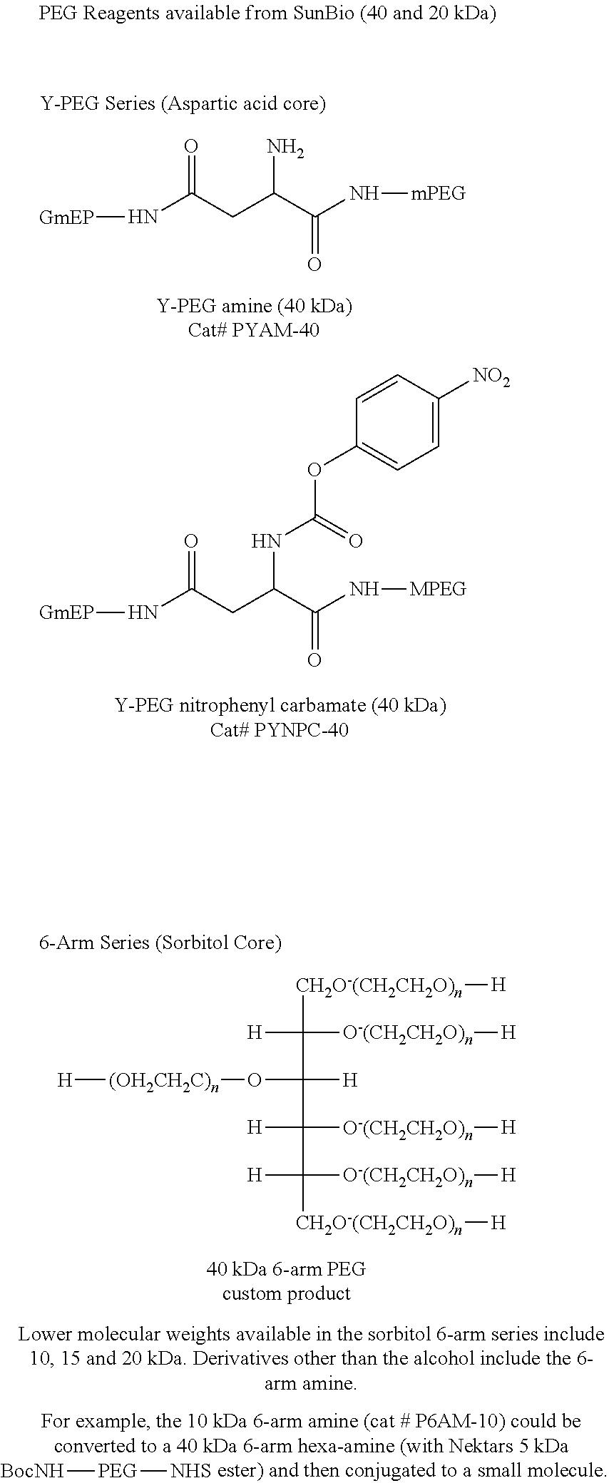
N(C(CC(C(N[mPEG])=O)N)=O)[GmEP].N(C(CC(C(N[MPEG])=O)NC(OC1=CC=C([NO2])C=C1)=O)=O)[GmEP].[H][(OH2CH2C)n]OC(C([H])([O-(CH2CH2O)n][H])[CH2O-(CH2CH2O)n][H])([H])C([H])([O-(CH2CH2O)n][H])C([H])([CH2O-(CH2CH2O)n][H])[O-(CH2CH2O)n][H].[BocNH][PEG][NHS]
